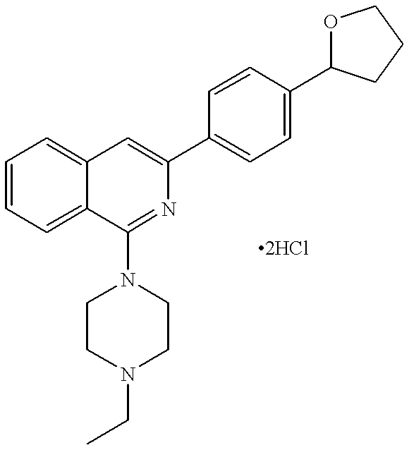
C1=CC=C2C(=C1)C=C(C1=CC=C(C3OCCC3)C=C1)N=C2N1CCN(CC)CC1
